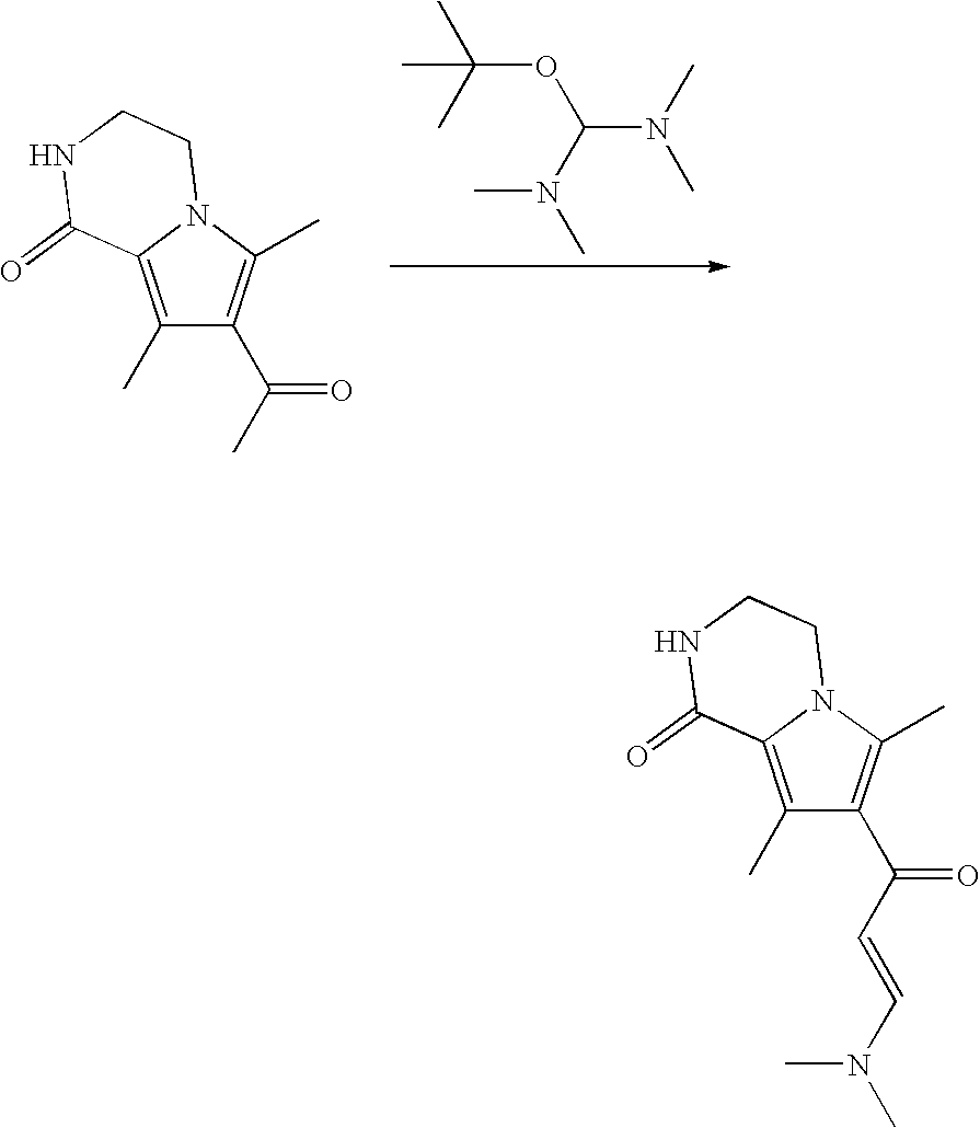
C1(C)=C2N(C(C)=C1C(C=CN(C)C)=O)CCNC2=O.C1(C)=C2N(C(C)=C1C(C)=O)CCNC2=O.O(C(C)(C)C)C(N(C)C)N(C)C
